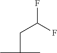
FC(CC(C)C)F
